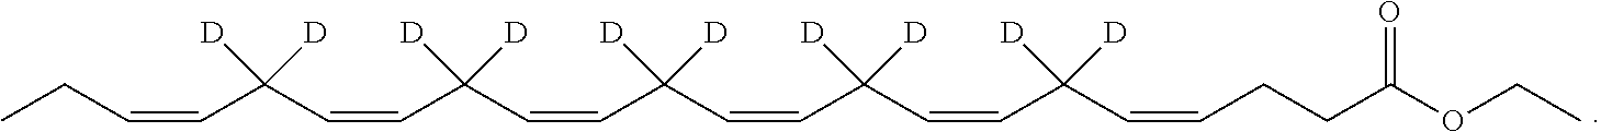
C(=CC(C=CC(C=CC(C=CC(C=CC(C=CCC)([D])[D])([D])[D])([D])[D])([D])[D])([D])[D])CCC(OCC)=O
